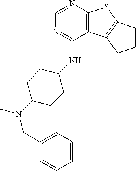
C1=NC2=C(C(NC3CCC(N(CC4=CC=CC=C4)C)CC3)=N1)C1=C(S2)CCC1
